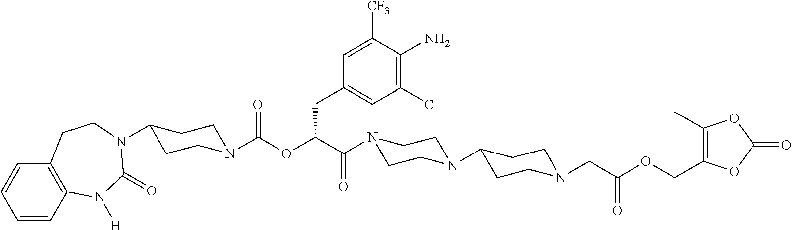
C1=CC2=C(C=C1)CCN(C1CCN(C(OC(C(=O)N3CCN(C4CCN(CC(OCC5=C(C)OC(=O)O5)=O)CC4)CC3)CC3=CC(Cl)=C(N)C([CF3])=C3)=O)CC1)C(=O)N2[H]
